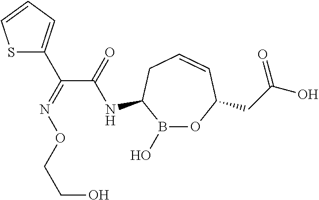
N(C1B(O)OC(CC(O)=O)C=CC1)C(C(=NOCCO)C1=CC=CS1)=O
